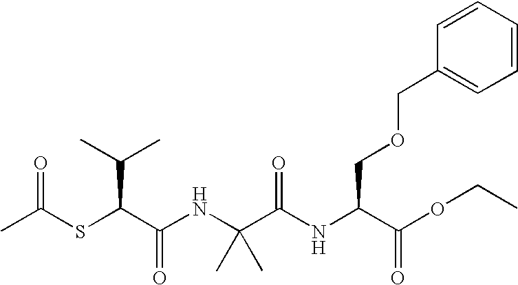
CC(SC(C(NC(C(NC(C(OCC)=O)COCC1=CC=CC=C1)=O)(C)C)=O)C(C)C)=O
